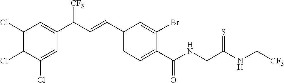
C(C1=CC=C(C=CC([CF3])C2=CC(Cl)=C(Cl)C(Cl)=C2)C=C1Br)(=O)NCC(=S)NC[CF3]
